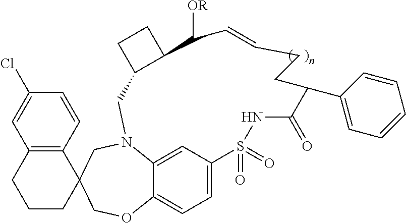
N12C3=CC(=CC=C3OCC3(C4=C(C=C(Cl)C=C4)CCC3)C1)S(=O)(=O)NC(=O)C(C1=CC=CC=C1)CCC=CC([OR])C1C(C2)CC1
